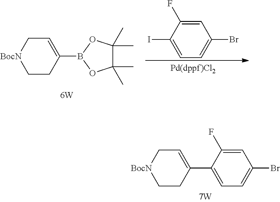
C1(B2OC(C)(C)C(C)(C)O2)=CC[BocN]CC1.C1=C(I)C(F)=CC(Br)=C1.C1(C2=CC=C(Br)C=C2F)=CC[BocN]CC1
